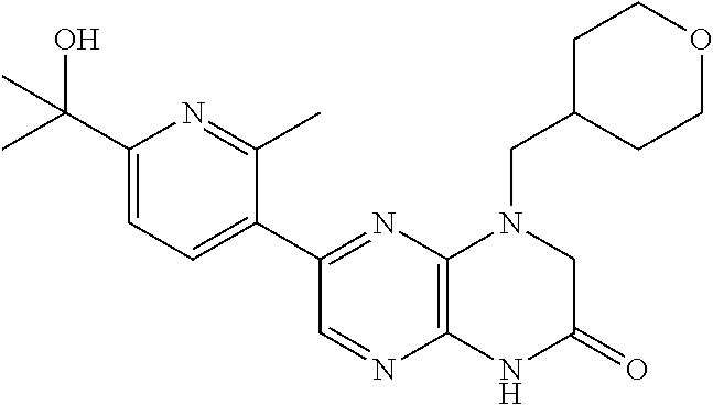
C1(C(O)(C)C)=CC=C(C2=NC3=C(N=C2)NC(=O)CN3CC2CCOCC2)C(C)=N1
